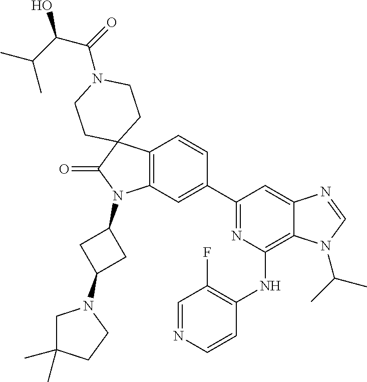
C12=C(C=C(C3=NC(NC4=C(F)C=NC=C4)=C4C(=C3)N=CN4C(C)C)C=C1)N(C1CC(N3CC(C)(C)CC3)C1)C(=O)C21CCN(C(=O)C(O)C(C)C)CC1
